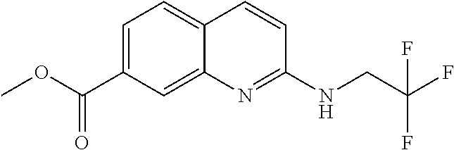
C1=C(C(OC)=O)C=C2C(=C1)C=CC(NCC(F)(F)F)=N2
